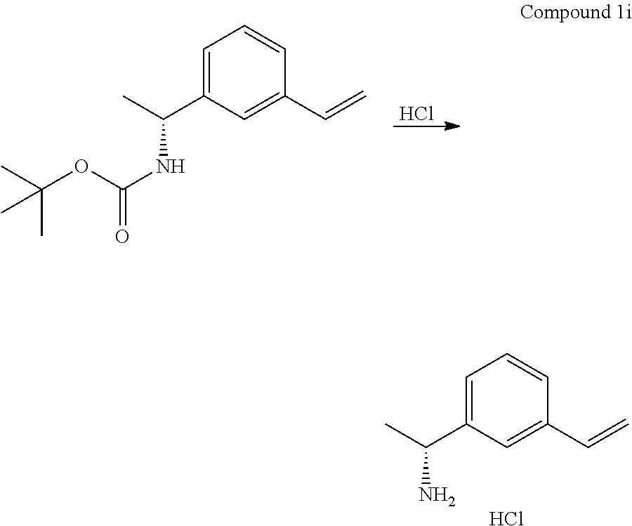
C1=C(C(C)NC(=O)OC(C)(C)C)C=C(C=C)C=C1.Cl.C1=C(C(C)N)C=C(C=C)C=C1.Cl
